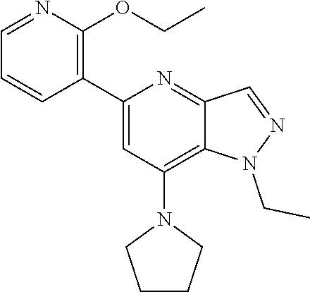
N1(CC)N=CC2=NC(C3=C(OCC)N=CC=C3)=CC(N3CCCC3)=C12
